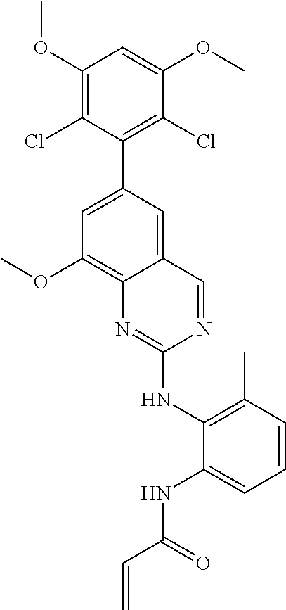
C1(OC)=C(Cl)C(C2=CC(OC)=C3C(=C2)C=NC(NC2=C(C)C=CC=C2NC(C=C)=O)=N3)=C(Cl)C(OC)=C1
